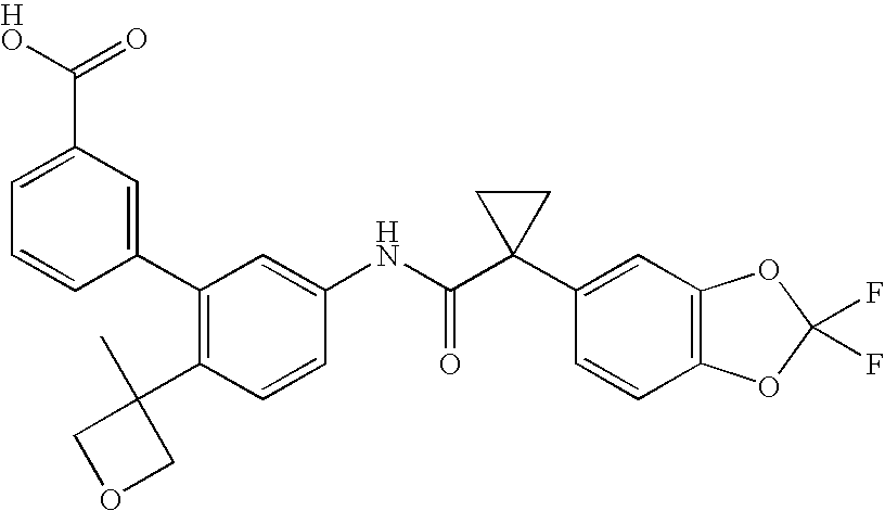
C1(C2=CC(C(O)=O)=CC=C2)=C(C2(C)COC2)C=CC(NC(C2(C3=CC4=C(C=C3)OC(F)(F)O4)CC2)=O)=C1
